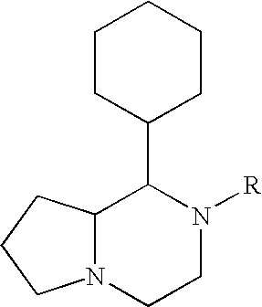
C1CC(C2C3N(CCN2[R])CCC3)CCC1
